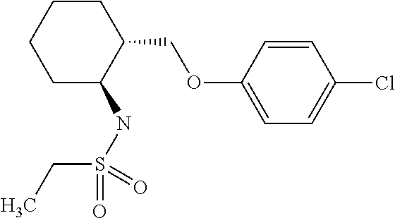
C1C(NS(CC)(=O)=O)C(COC2=CC=C(Cl)C=C2)CCC1
